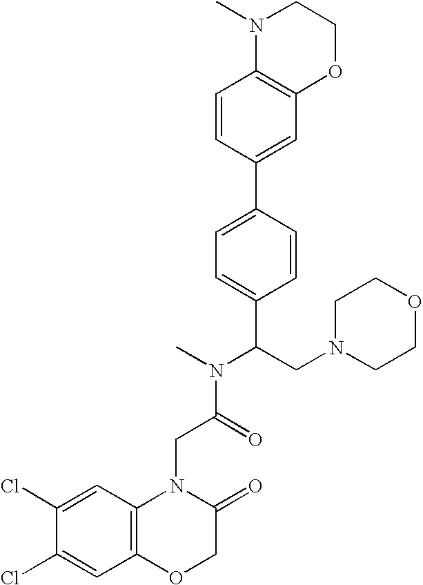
C1(Cl)=CC2=C(C=C1Cl)N(CC(N(C)C(CN1CCOCC1)C1=CC=C(C3=CC4=C(C=C3)N(C)CCO4)C=C1)=O)C(=O)CO2
